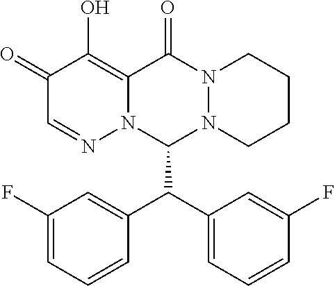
N12N(CCCC1)C(C(C1=CC(F)=CC=C1)C1=CC=CC(F)=C1)N1N=CC(=O)C(O)=C1C2=O
